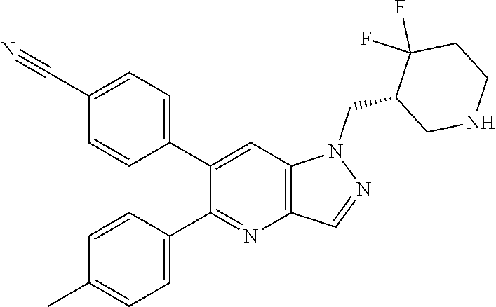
C1(C2=CC=C(C#N)C=C2)=CC2=C(N=C1C1=CC=C(C)C=C1)C=NN2CC1CNCCC1(F)F
